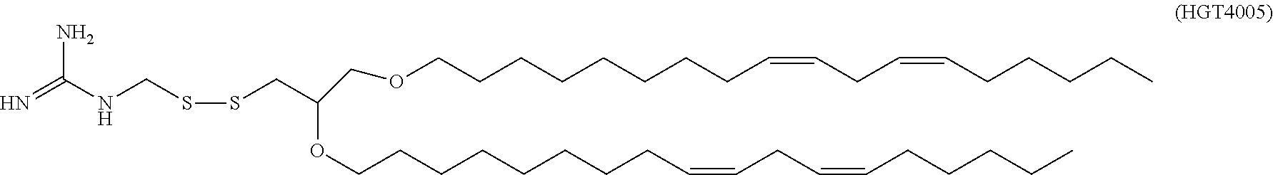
NC(NCSSCC(OCCCCCCCCC=CCC=CCCCCC)COCCCCCCCCC=CCC=CCCCCC)=N
